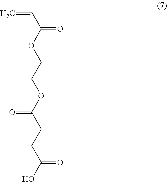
C=CC(=O)OCCOC(CCC(O)=O)=O
